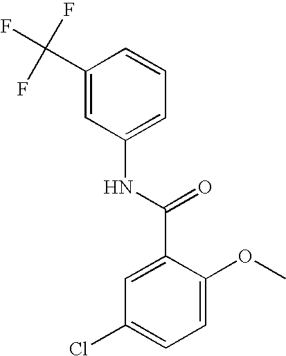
C1(C(F)(F)F)=CC(NC(C2=CC(Cl)=CC=C2OC)=O)=CC=C1
